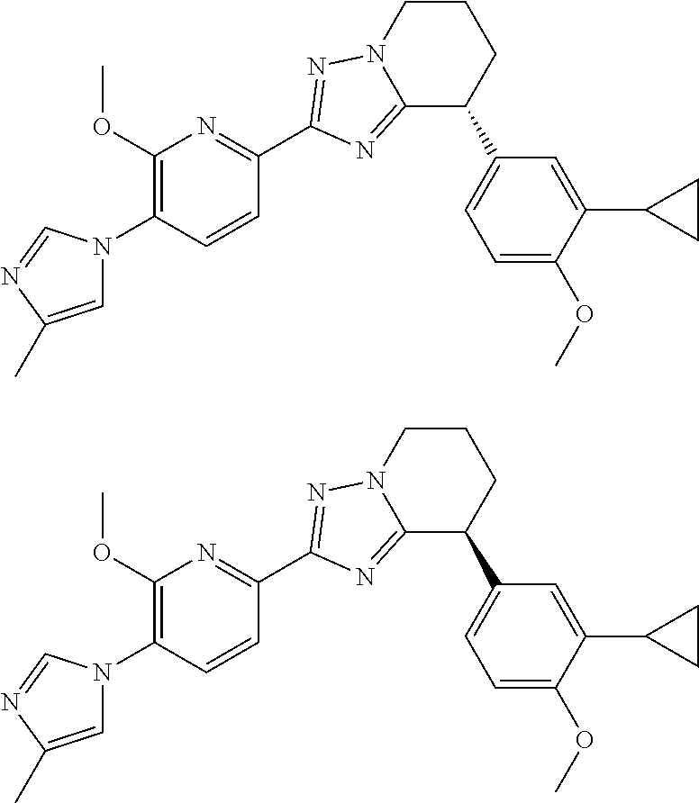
C1=C(C)N=CN1C1=C(OC)N=C(C2=NN3CCCC(C4=CC=C(OC)C(C5CC5)=C4)C3=N2)C=C1.C1=C(C)N=CN1C1=C(OC)N=C(C2=NN3CCCC(C4=CC=C(OC)C(C5CC5)=C4)C3=N2)C=C1
